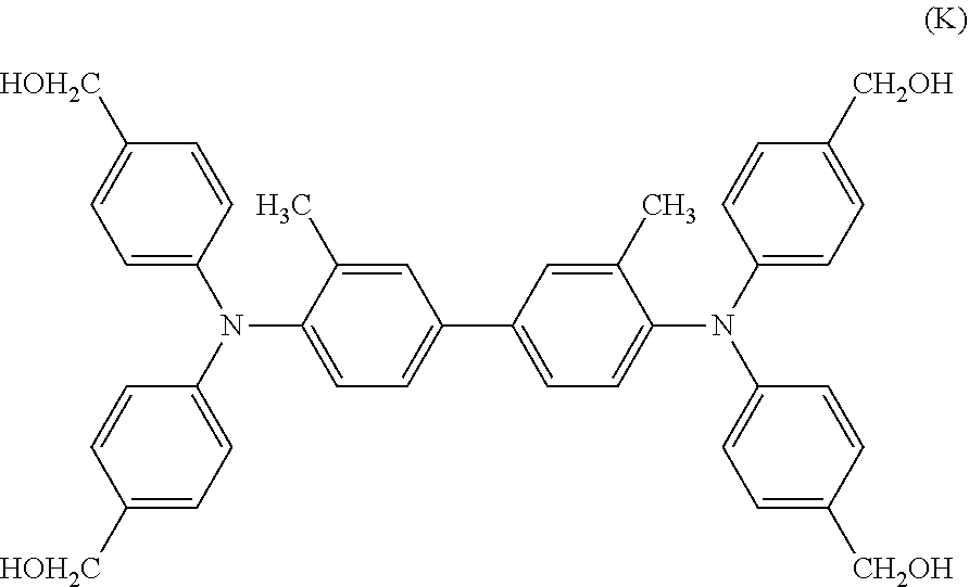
C1(N(C2=CC=C([HOH2C])C=C2)C2=CC=C([HOH2C])C=C2)=CC=C(C2=CC=C(N(C3=CC=C([CH2OH])C=C3)C3=CC=C([CH2OH])C=C3)C(C)=C2)C=C1C
